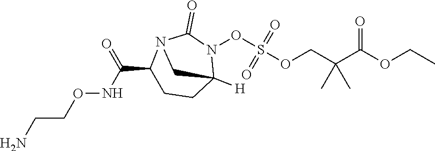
C1(C(NOCCN)=O)CCC2([H])N(OS(OCC(C(=O)OCC)(C)C)(=O)=O)C(=O)N1C2
